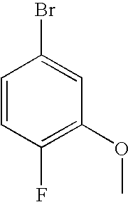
C1=CC(F)=C(OC)C=C1Br
